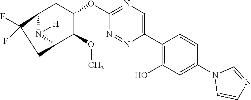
C12N([H])C(C(OC)C(OC3=NC=C(C4=C(O)C=C(N5C=CN=C5)C=C4)N=N3)C1)CC2(F)F
